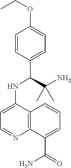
C1=CC(C(C(N)(C)C)NC2=CC=NC3=C2C=CC=C3C(=O)N)=CC=C1OCC
